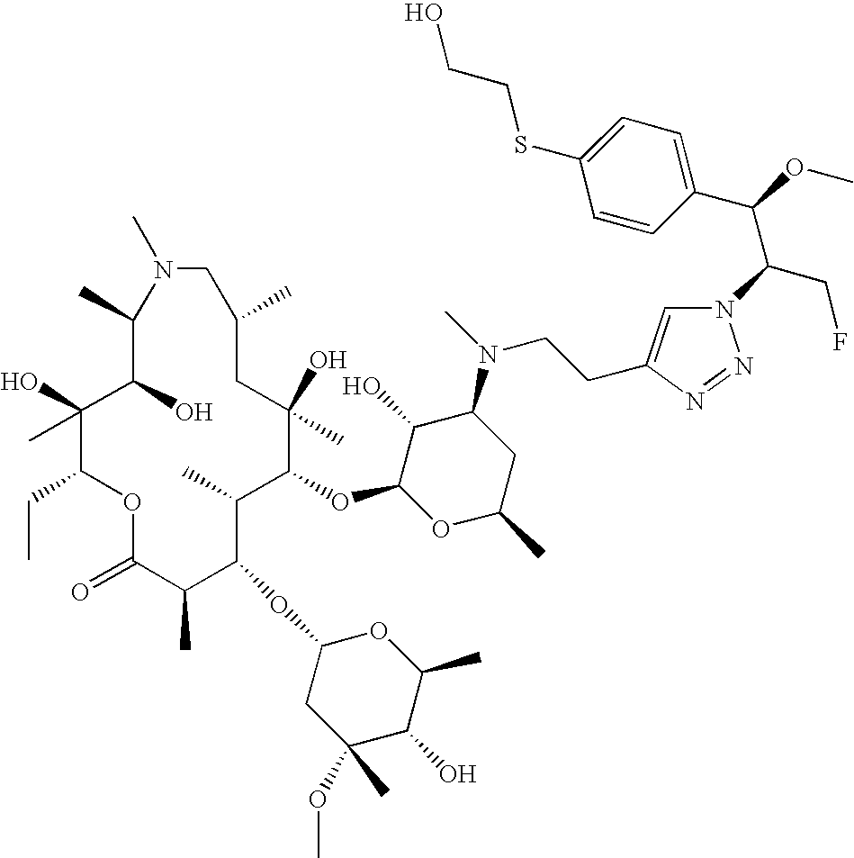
C1(O)(C)C(CC)OC(=O)C(C)C(OC2CC(OC)(C)C(O)C(C)O2)C(C)C(OC2OC(C)CC(N(C)CCC3=CN(C(CF)C(C4=CC=C(SCCO)C=C4)OC)N=N3)C2O)C(O)(C)CC(C)CN(C)C(C)C1O
